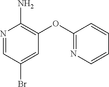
N1=CC(Br)=CC(OC2=NC=CC=C2)=C1N
